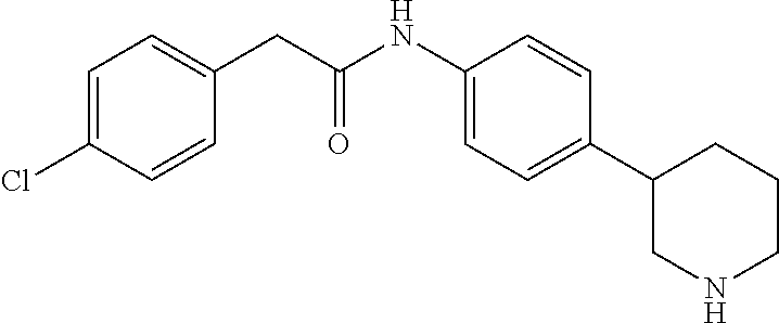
C1(NC(CC2=CC=C(Cl)C=C2)=O)=CC=C(C2CNCCC2)C=C1
